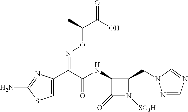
C1=C(C(C(NC2C(=O)N([SO3H])C2CN2N=CN=C2)=O)=NOC(C(=O)O)C)N=C(N)S1
